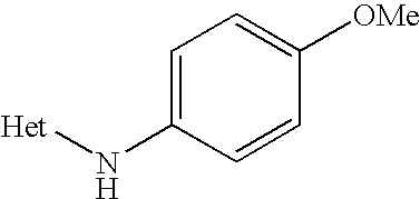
C1=C(N[Het])C=CC([OMe])=C1
